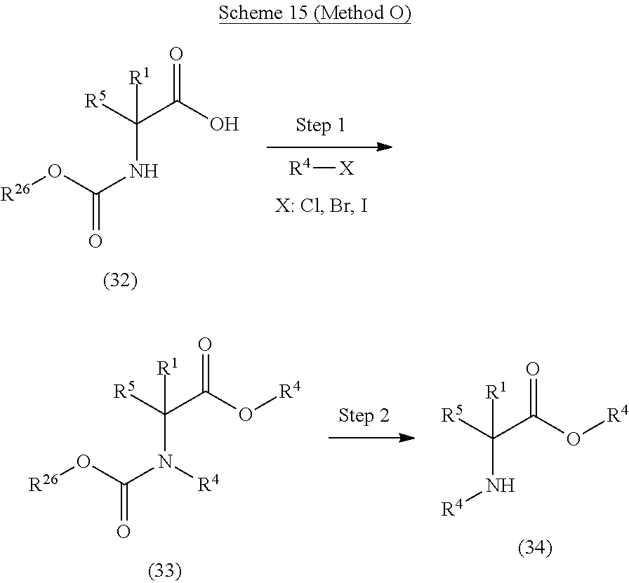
[R4][X].[R5]C(NC(=O)O[R26])([R1])C(O)=O.[R5]C(N(C(=O)O[R26])[R4])([R1])C(O[R4])=O.[R5]C(N[R4])([R1])C(O[R4])=O
